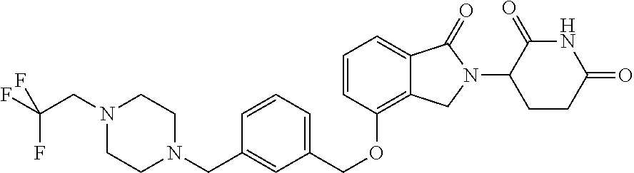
FC(CN1CCN(CC2=CC(COC3=C4C(=CC=C3)C(=O)N(C3CCC(=O)NC3=O)C4)=CC=C2)CC1)(F)F
